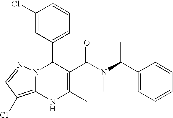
C1(Cl)=CC(C2N3C(=C(Cl)C=N3)NC(C)=C2C(=O)N(C)C(C2=CC=CC=C2)C)=CC=C1
